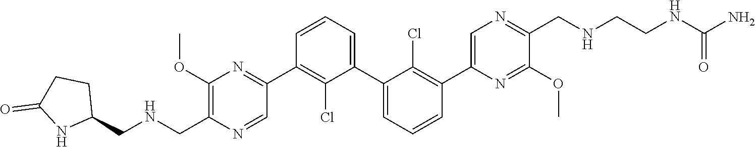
C1(OC)=C(CNCC2CCC(=O)N2)N=CC(C2=C(Cl)C(C3=CC=CC(C4=CN=C(CNCCNC(N)=O)C(OC)=N4)=C3Cl)=CC=C2)=N1
